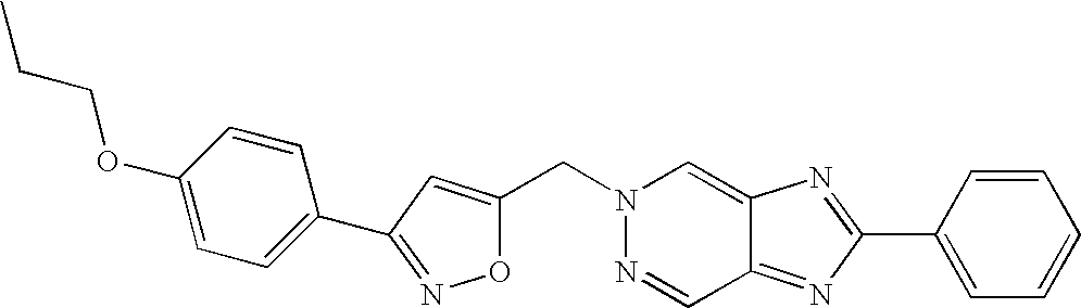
C1(C2=NOC(CN3N=CC4=NC(C5=CC=CC=C5)=NC4=C3)=C2)=CC=C(OCCC)C=C1
